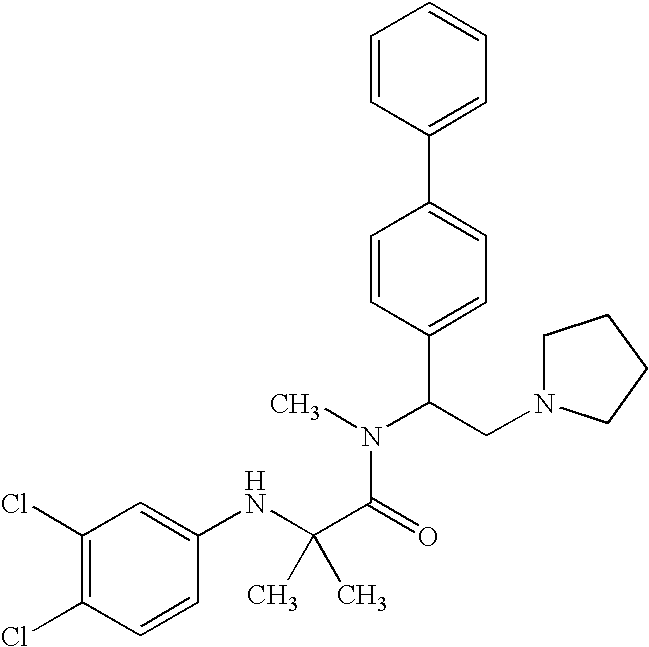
C(C(=O)N(C)C(CN1CCCC1)C1=CC=C(C2=CC=CC=C2)C=C1)(NC1=CC(Cl)=C(Cl)C=C1)(C)C
